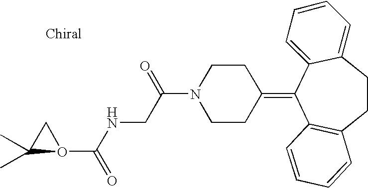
O1(C(=O)NCC(N2CCC(=C3C4=C(CCC5=CC=CC=C35)C=CC=C4)CC2)=O)CC1(C)C
